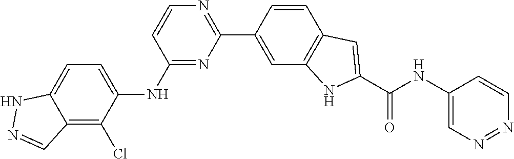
C12=C(Cl)C(NC3=NC(C4=CC5=C(C=C4)C=C(C(NC4=CN=NC=C4)=O)N5)=NC=C3)=CC=C1NN=C2
